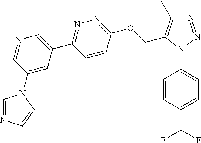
C1=CC(N2N=NC(C)=C2COC2=NN=C(C3=CN=CC(N4C=NC=C4)=C3)C=C2)=CC=C1C(F)F
